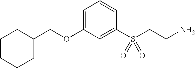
O(C1=CC=CC(S(CCN)(=O)=O)=C1)CC1CCCCC1
